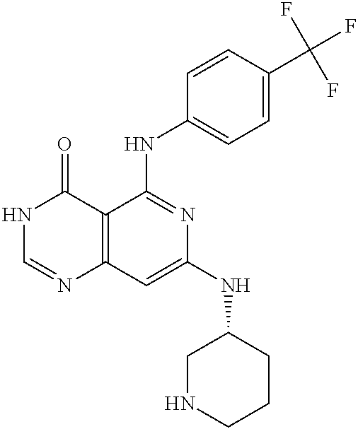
C12=C(C=C(NC3CNCCC3)N=C1NC1=CC=C(C(F)(F)F)C=C1)N=CNC2=O
